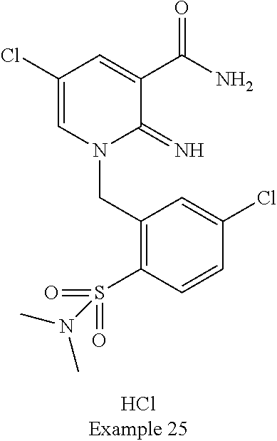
C(N1C(=N)C(C(N)=O)=CC(Cl)=C1)C1=C(S(=O)(=O)N(C)C)C=CC(Cl)=C1
